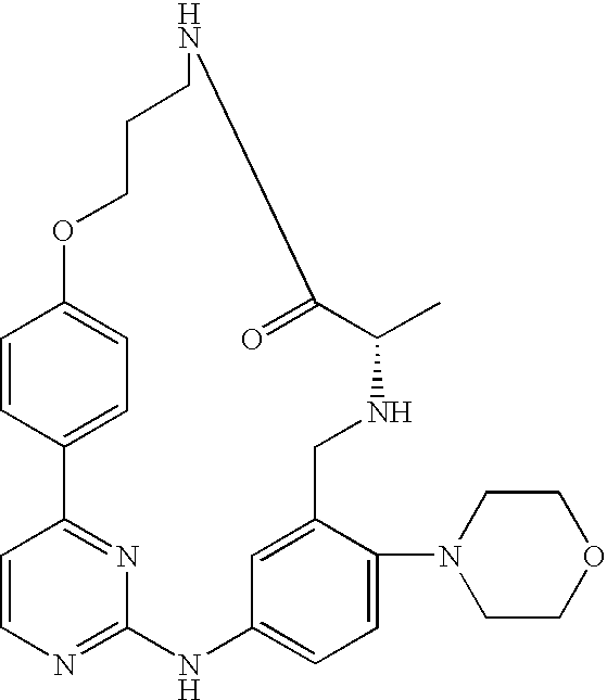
C1=CN=C2N=C1C1=CC=C(C=C1)OCCCNC(=O)C(C)NCC1=CC(=CC=C1N1CCOCC1)N2
